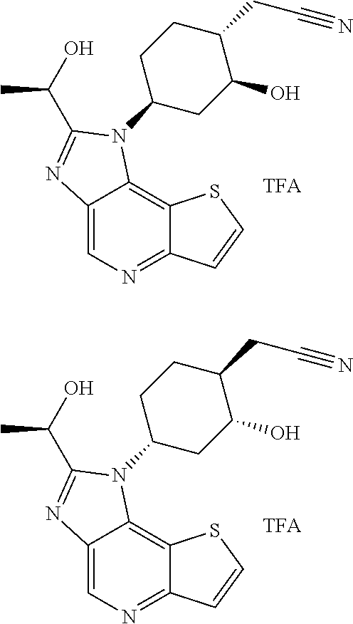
C12=CN=C3C(=C1N(C1CC(O)C(CC#N)CC1)C(C(O)C)=N2)SC=C3.C12=CN=C3C(=C1N(C1CC(O)C(CC#N)CC1)C(C(O)C)=N2)SC=C3
